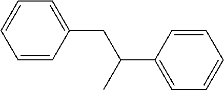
C1=CC(CC(C2=CC=CC=C2)C)=CC=C1
